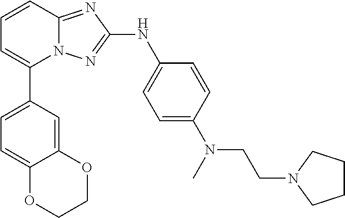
C1=CC2=NC(NC3=CC=C(N(C)CCN4CCCC4)C=C3)=NN2C(C2=CC=C3C(=C2)OCCO3)=C1
